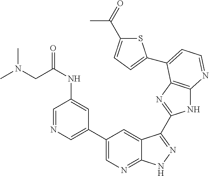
C1(C2=CN=CC(NC(CN(C)C)=O)=C2)=CN=C2C(=C1)C(C1=NC3=C(N1)N=CC=C3C1=CC=C(C(=O)C)S1)=NN2
